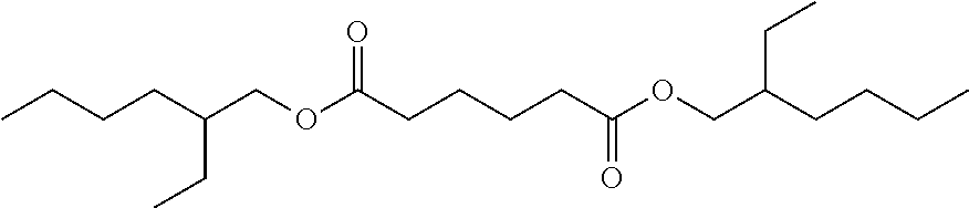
CCCCC(COC(CCCCC(OCC(CCCC)CC)=O)=O)CC
